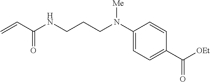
C=CC(NCCCN(C1=CC=C(C([OEt])=O)C=C1)[Me])=O
